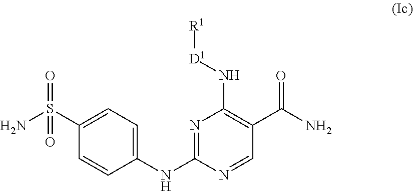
C1=CC(NC2=NC(N[D1][R1])=C(C(N)=O)C=N2)=CC=C1S(N)(=O)=O
